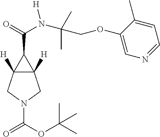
C12([H])C([H])(CN(C(=O)OC(C)(C)C)C1)C2C(=O)N([H])C(C)(C)COC1=CN=CC=C1C
